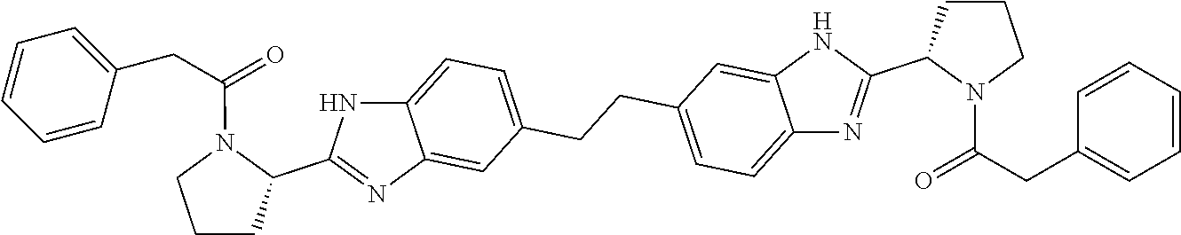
C1(CC(=O)N2CCCC2C2=NC3=CC(CCC4=CC=C5C(=C4)NC(C4N(C(CC6=CC=CC=C6)=O)CCC4)=N5)=CC=C3N2)=CC=CC=C1
